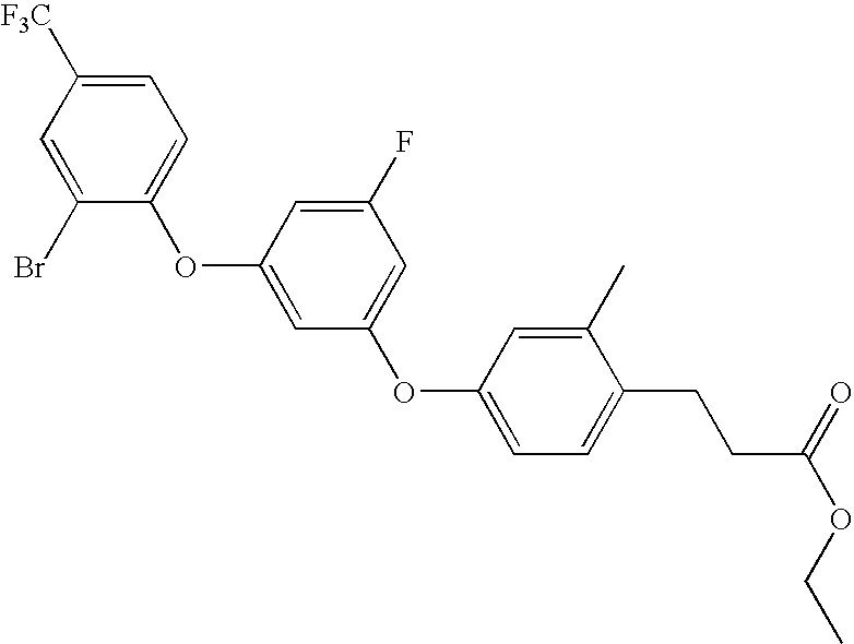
C1(OC2=CC=C([F3C])C=C2Br)=CC(OC2=CC=C(CCC(OCC)=O)C(C)=C2)=CC(F)=C1
